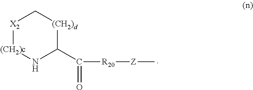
C1(C([R20][Z]C)=O)[(CH2)d]C[X2][(CH2)c]N1
